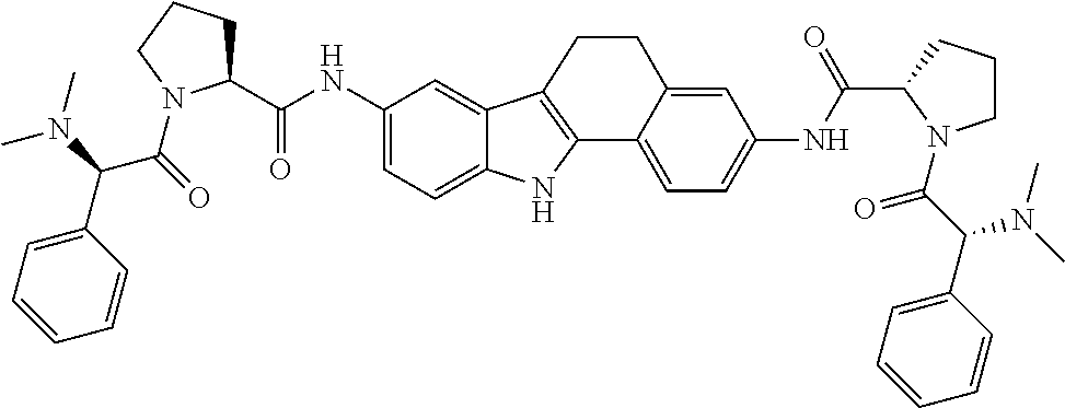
C1(C(=O)NC2=CC=C3C(=C2)C2=C(N3)C3=CC=C(NC(C4N(C(=O)C(N(C)C)C5=CC=CC=C5)CCC4)=O)C=C3CC2)CCCN1C(=O)C(N(C)C)C1=CC=CC=C1
